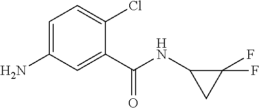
NC1=CC=C(Cl)C(C(NC2CC2(F)F)=O)=C1
